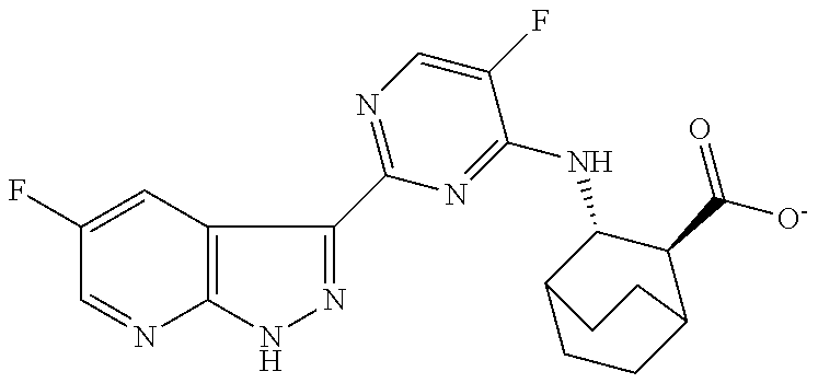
C1(F)=CC2=C(N=C1)NN=C2C1=NC=C(F)C(NC2C3CCC(C2C(=O)[O-])CC3)=N1
